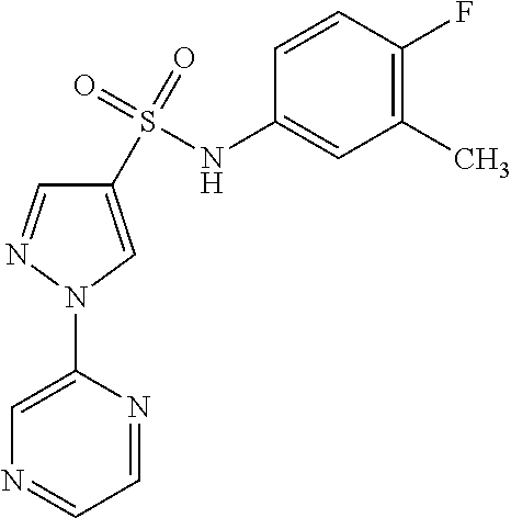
C1(S(NC2=CC(C)=C(F)C=C2)(=O)=O)=CN(C2=CN=CC=N2)N=C1
